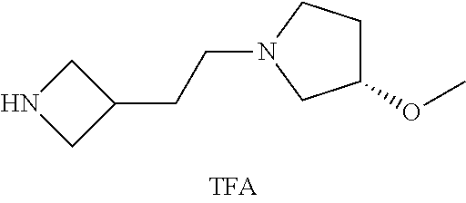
N1CC(CCN2CCC(OC)C2)C1
